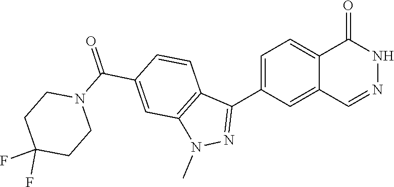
N1=CC2=CC(C3=NN(C)C4=C3C=CC(C(N3CCC(F)(F)CC3)=O)=C4)=CC=C2C(=O)N1
